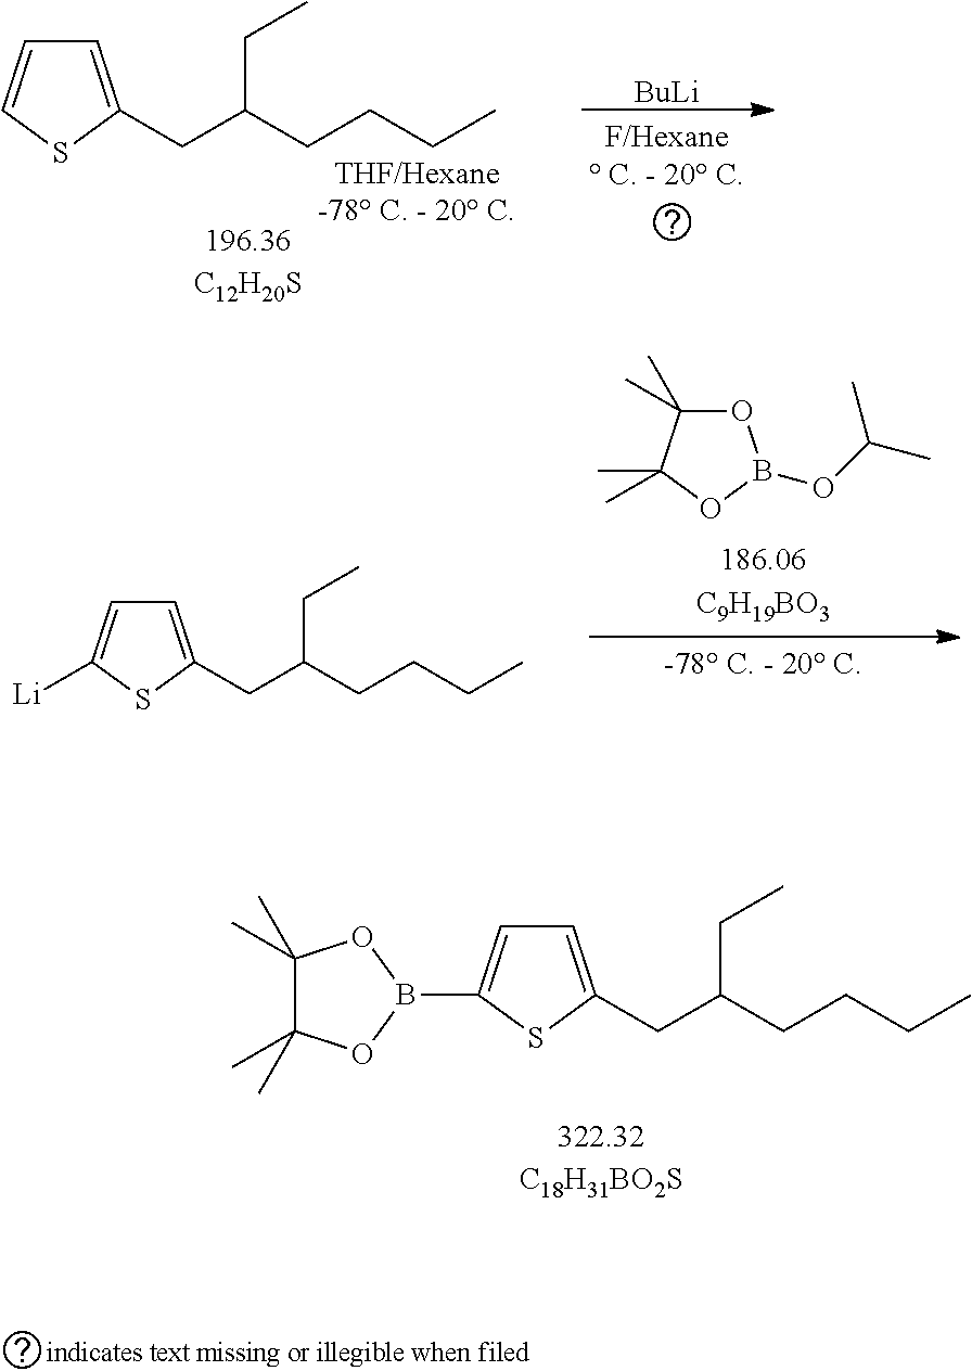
C1=C(CC(CCCC)CC)SC=C1.[BuLi].O1C(C)(C)C(C)(C)OB1OC(C)C.C1=C(CC(CCCC)CC)SC([Li])=C1.C1=C(CC(CCCC)CC)SC(B2OC(C)(C)C(C)(C)O2)=C1
